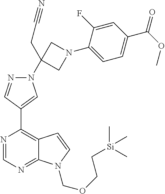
N1=CN=C2C(=C1C1=CN(C3(CC#N)CN(C4=CC=C(C(OC)=O)C=C4F)C3)N=C1)C=CN2COCC[Si](C)(C)C
